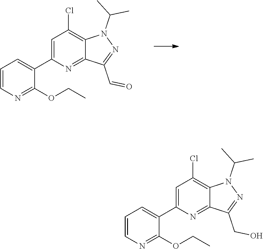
C1(C2=CC=CN=C2OCC)=CC(Cl)=C2C(=N1)C(C=O)=NN2C(C)C.C1(C2=CC=CN=C2OCC)=CC(Cl)=C2C(=N1)C(CO)=NN2C(C)C
